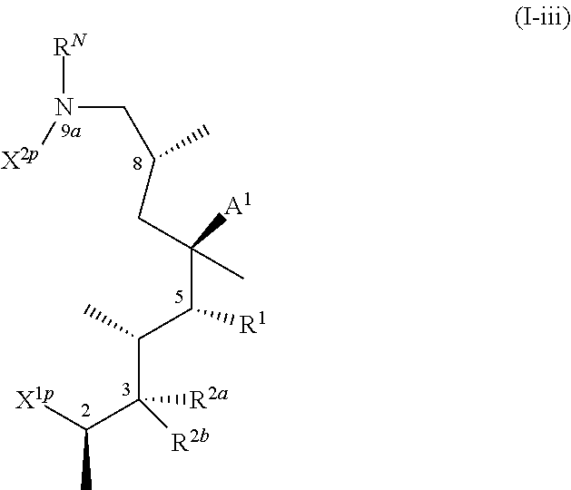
[RN]N(CC(CC(C([R1])C(C)C(C(C)[X1p])([R2a])[R2b])(C)[A1])C)[X2p]
